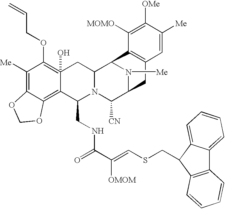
C1([Me])=C2C(=C3C(O)(=C1OCC=C)CC1N(C3CNC(C(=CSCC3C4=CC=CC=C4C4=C3C=CC=C4)[OMOM])=O)C([CN])C3N([Me])C1C1=C(C3)C=C([Me])C([OMe])=C1[MOMO])OCO2
